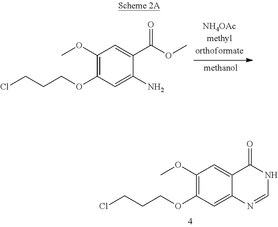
C1(OC)=C(OCCCCl)C=C(N)C(C(OC)=O)=C1.C1(OC)=C(OCCCCl)C=C2C(=C1)C(=O)NC=N2
